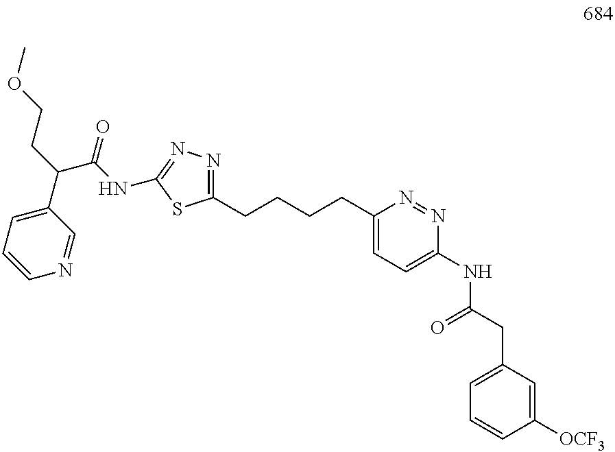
C(CCCC1=CC=C(NC(CC2=CC=CC([OCF3])=C2)=O)N=N1)C1=NN=C(NC(C(C2=CC=CN=C2)CCOC)=O)S1
